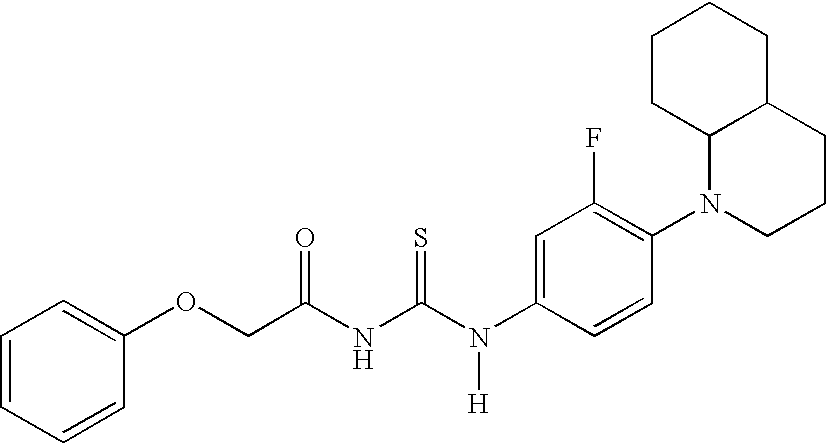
C(NC(N(C1=CC(F)=C(N2CCCC3C2CCCC3)C=C1)[H])=S)(=O)COC1=CC=CC=C1
